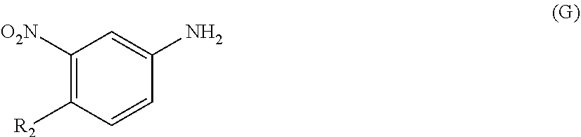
C1([O2N])=C([R2])C=CC(N)=C1
